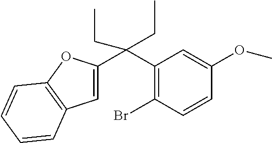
C1=C(C(C2=C(Br)C=CC(OC)=C2)(CC)CC)OC2=C1C=CC=C2
